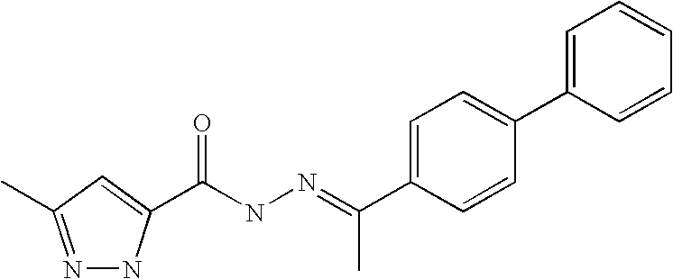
N1=C(C)C=C(C(NN=C(C)C2=CC=C(C3=CC=CC=C3)C=C2)=O)N1
